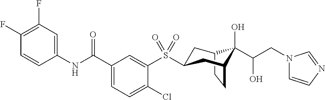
C1(F)=C(F)C=C(NC(C2=CC=C(Cl)C(S(=O)(=O)C3CC4C(C(CN5C=CN=C5)O)(O)C(CC4)C3)=C2)=O)C=C1
